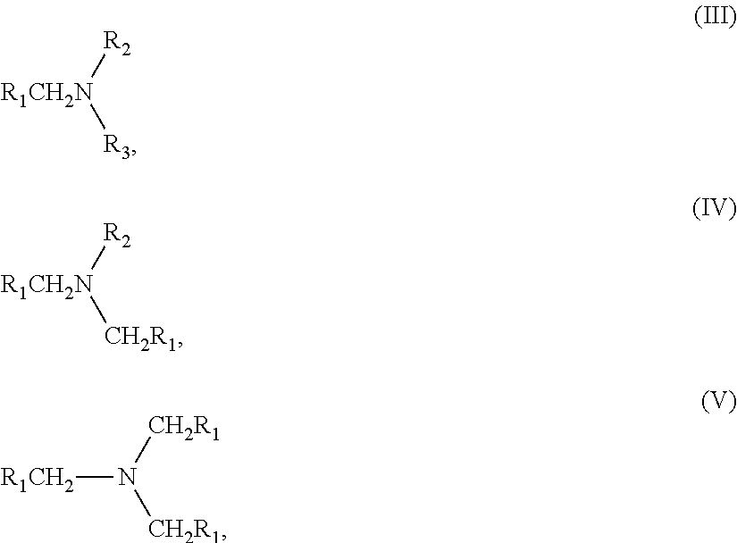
[R2][R1CH2N][R3].[R2][R1CH2N][CH2R1].[CH2R1]N([CH2R1])[R1CH2]
